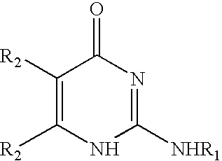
C1([R2])=C([R2])NC([NHR1])=NC1=O
